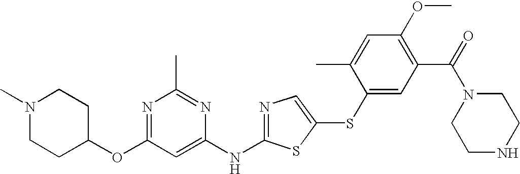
N1=C(OC2CCN(C)CC2)C=C(NC2=NC=C(SC3=CC(C(=O)N4CCNCC4)=C(OC)C=C3C)S2)N=C1C
